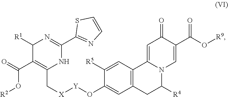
C12=C(C=C([R5])C(O[Y][X]CC3=C(C(O[R2])=O)C([R1])N=C(C4=NC=CS4)N3)=C1)C1=CC(=O)C(C(O[R9])=O)=CN1C([R4])C2
